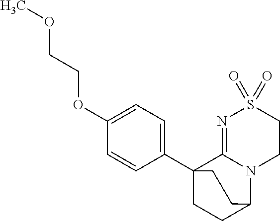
O(C1=CC=C(C23CCC(N4C2=NS(=O)(=O)CC4)CC3)C=C1)CCOC
